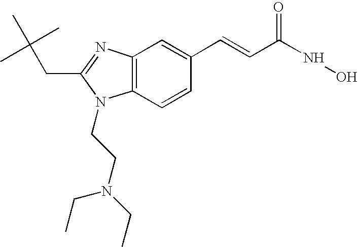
C12=C(N=C(CC(C)(C)C)N1CCN(CC)CC)C=C(C=CC(NO)=O)C=C2
